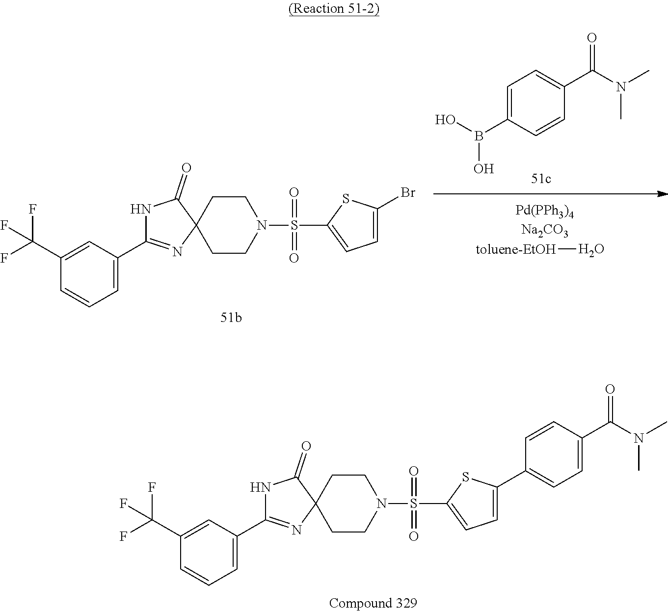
C1(C(F)(F)F)=CC(C2=NC3(C(=O)N2)CCN(S(C2=CC=C(C4=CC=C(C(N(C)C)=O)C=C4)S2)(=O)=O)CC3)=CC=C1.C1(C(F)(F)F)=CC(C2=NC3(C(=O)N2)CCN(S(C2=CC=C(Br)S2)(=O)=O)CC3)=CC=C1.OB(C1=CC=C(C(N(C)C)=O)C=C1)O.[toluene-EtOH]O
